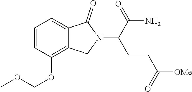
C1=CC(OCOC)=C2C(=C1)C(=O)N(C(C(N)=O)CCC([OMe])=O)C2
